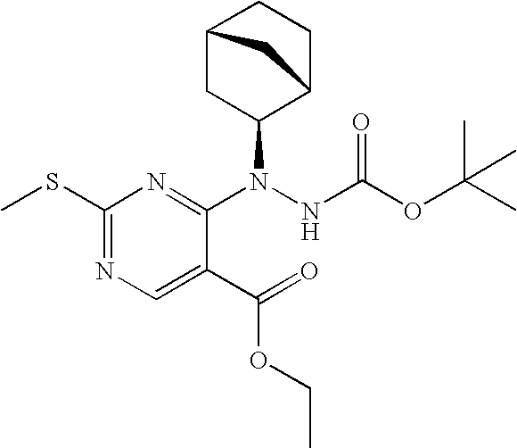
C12CC(N(NC(OC(C)(C)C)=O)C3=NC(SC)=NC=C3C(=O)OCC)C(CC1)C2
